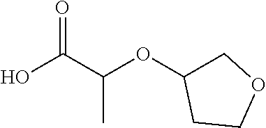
OC(C(OC1COCC1)C)=O
